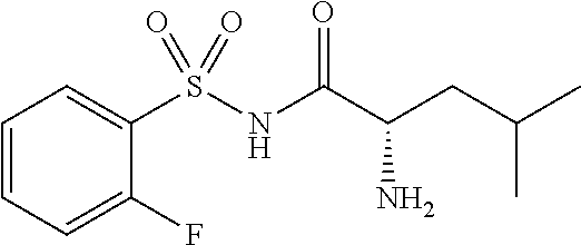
C1=CC=C(F)C(S(NC(C(CC(C)C)N)=O)(=O)=O)=C1
